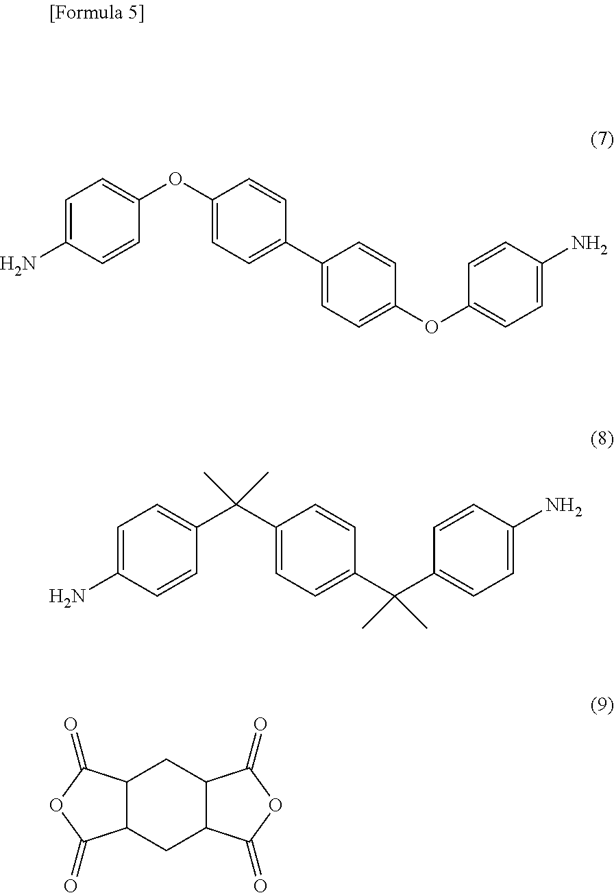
C1=C(N)C=CC(OC2=CC=C(C3=CC=C(OC4=CC=C(N)C=C4)C=C3)C=C2)=C1.C1=C(N)C=CC(C(C2=CC=C(C(C3=CC=C(N)C=C3)(C)C)C=C2)(C)C)=C1.C12C(CC3C(C1)C(=O)OC3=O)C(=O)OC2=O
